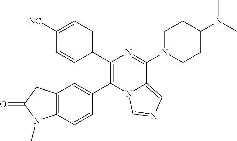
C1(C2=C(C3=CC=C([NC])C=C3)N=C(N3CCC(N(C)C)CC3)C3=CN=CN23)=CC2=C(C=C1)N(C)C(=O)C2
